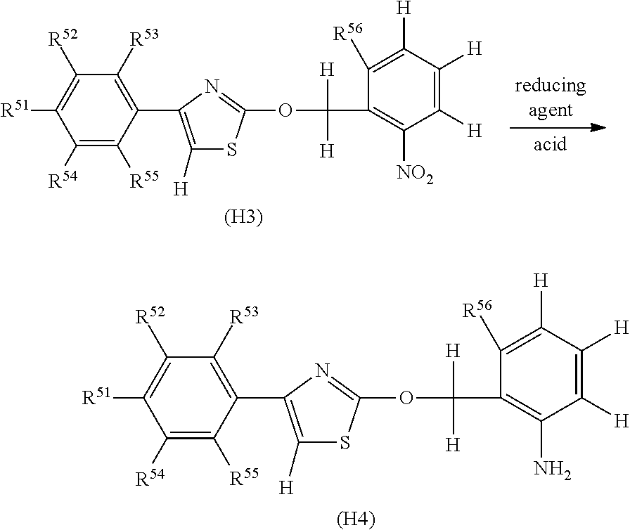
[(H4)].C1([R54])=C([R55])C(C2=C([H])SC(OC(C3=C(N)C([H])=C([H])C([H])=C3[R56])([H])[H])=N2)=C([R53])C([R52])=C1[R51].[(H3)].C1([R54])=C([R55])C(C2=C([H])SC(OC(C3=C([NO2])C([H])=C([H])C([H])=C3[R56])([H])[H])=N2)=C([R53])C([R52])=C1[R51]
